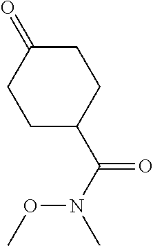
C1C(C(N(C)OC)=O)CCC(=O)C1
